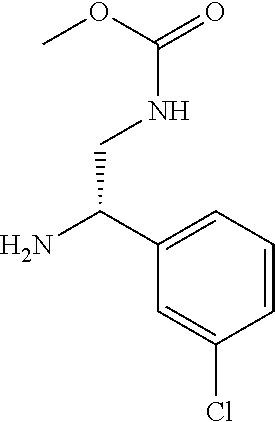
C1(C(N)CNC(=O)OC)=CC=CC(Cl)=C1
